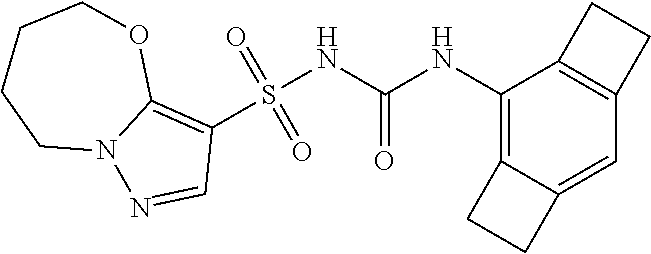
S(NC(NC1=C2C(=CC3=C1CC3)CC2)=O)(C1=C2N(N=C1)CCCCO2)(=O)=O
